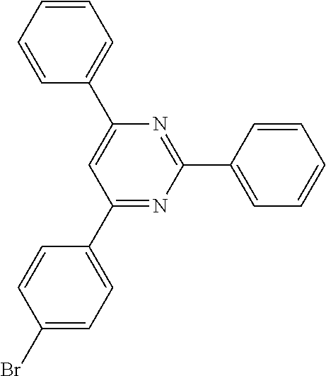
C1(Br)=CC=C(C2=NC(C3=CC=CC=C3)=NC(C3=CC=CC=C3)=C2)C=C1
